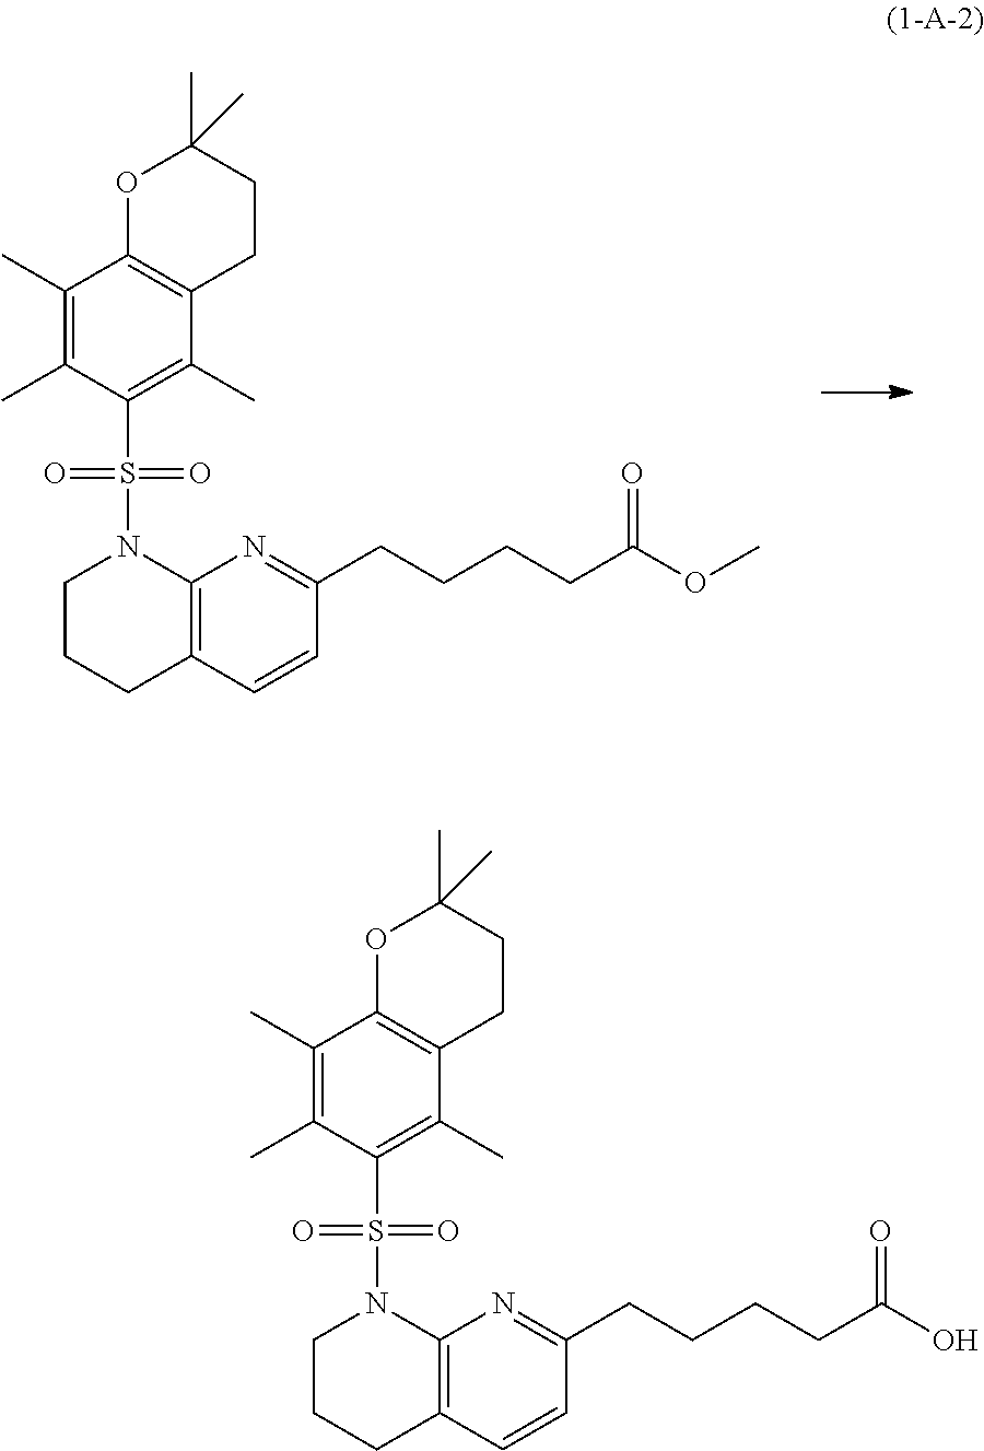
C1CCC2=C(N1S(C1=C(C)C3=C(C(C)=C1C)OC(C)(C)CC3)(=O)=O)N=C(CCCCC(=O)OC)C=C2.C1CCC2=C(N1S(C1=C(C)C3=C(C(C)=C1C)OC(C)(C)CC3)(=O)=O)N=C(CCCCC(=O)O)C=C2
